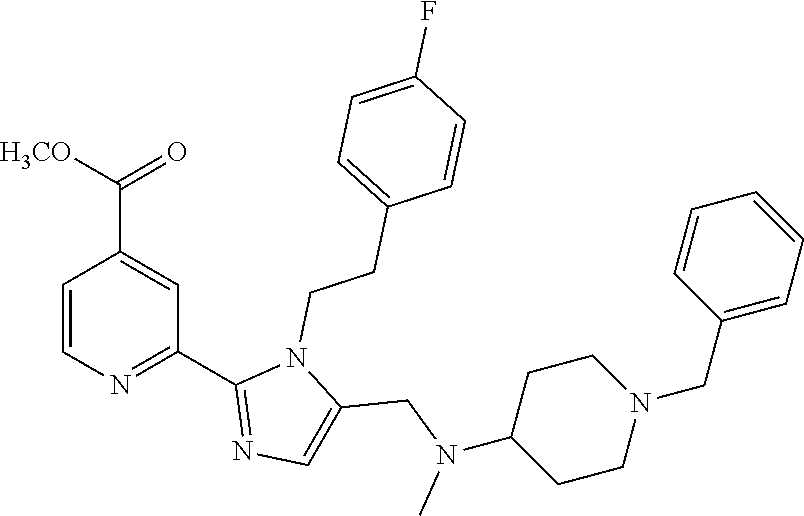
C1=CN=C(C2=NC=C(CN(C3CCN(CC4=CC=CC=C4)CC3)C)N2CCC2=CC=C(F)C=C2)C=C1C([H3CO])=O
